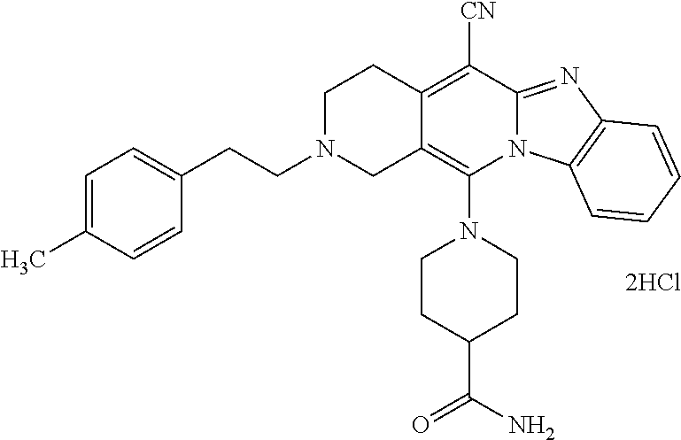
[2HCl].N1(C2=C3C(=C([CN])C4=NC5=C(N24)C=CC=C5)CCN(CCC2=CC=C(C)C=C2)C3)CCC(C(N)=O)CC1
